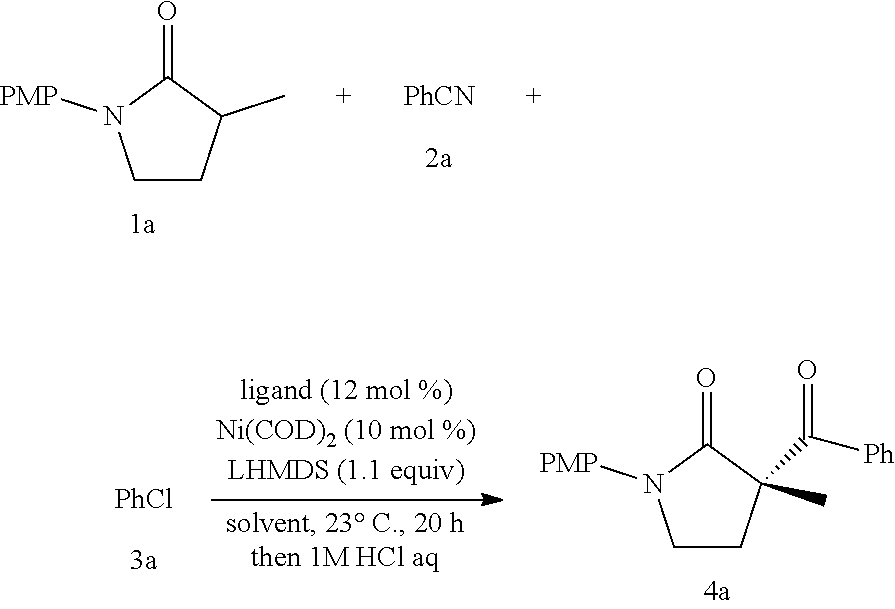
C1CC(C)C(=O)N1[PMP].[PhCN].[PhCl].C1CC(C([Ph])=O)(C)C(=O)N1[PMP]
